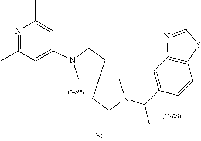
C12(CN(C(C3=CC4=C(C=C3)SC=N4)C)CC1)CCN(C1=CC(C)=NC(C)=C1)C2
